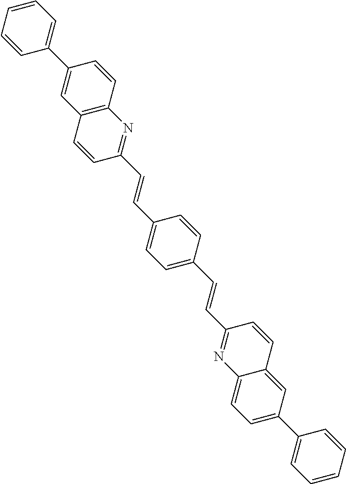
C1=CC(C2=CC3=C(C=C2)N=C(C=CC2=CC=C(C=CC4=NC5=CC=C(C6=CC=CC=C6)C=C5C=C4)C=C2)C=C3)=CC=C1
